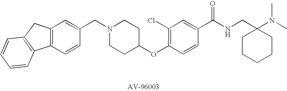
C12=C(C=CC(CN3CCC(OC4=C(Cl)C=C(C(NCC5(N(C)C)CCCCC5)=O)C=C4)CC3)=C1)C1=C(C2)C=CC=C1
